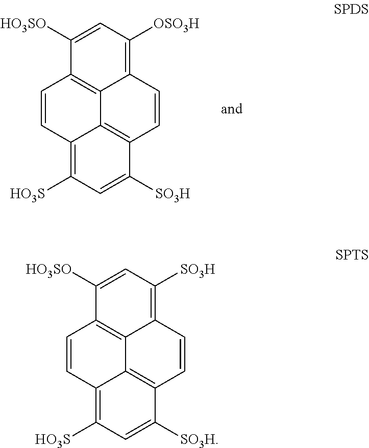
C12=C3C(=C([OSO3H])C=C1[HO3SO])C=CC1=C3C(=C([HO3S])C=C1[SO3H])C=C2.C12=C3C(=C([SO3H])C=C1[HO3SO])C=CC1=C3C(=C([HO3S])C=C1[SO3H])C=C2
